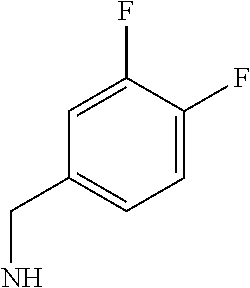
C1=C(F)C(F)=CC=C1CN
